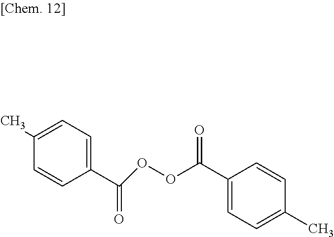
C1=C(C)C=CC(C(OOC(C2=CC=C(C)C=C2)=O)=O)=C1
